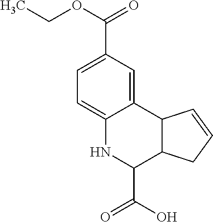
C1(C(OCC)=O)=CC=C2C(=C1)C1C(C(C(O)=O)N2)CC=C1
